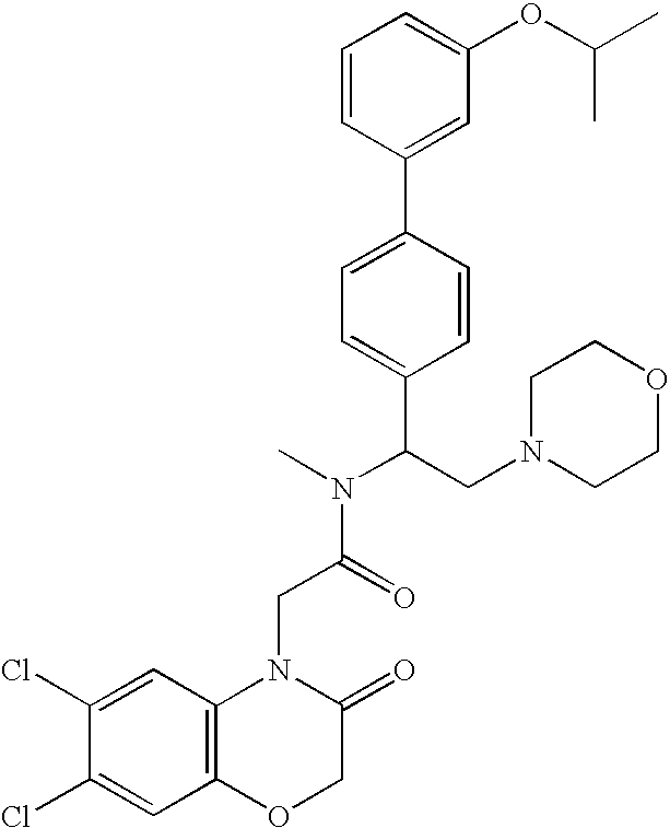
C1=C(Cl)C(Cl)=CC2=C1N(CC(N(C)C(C1=CC=C(C3=CC(OC(C)C)=CC=C3)C=C1)CN1CCOCC1)=O)C(=O)CO2
